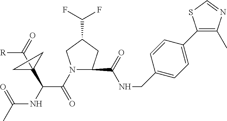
N1(C(C(NC(C)=O)C2(C(=O)[R])CC2)=O)CC(C(F)F)CC1C(NCC1=CC=C(C2=C(C)N=CS2)C=C1)=O
